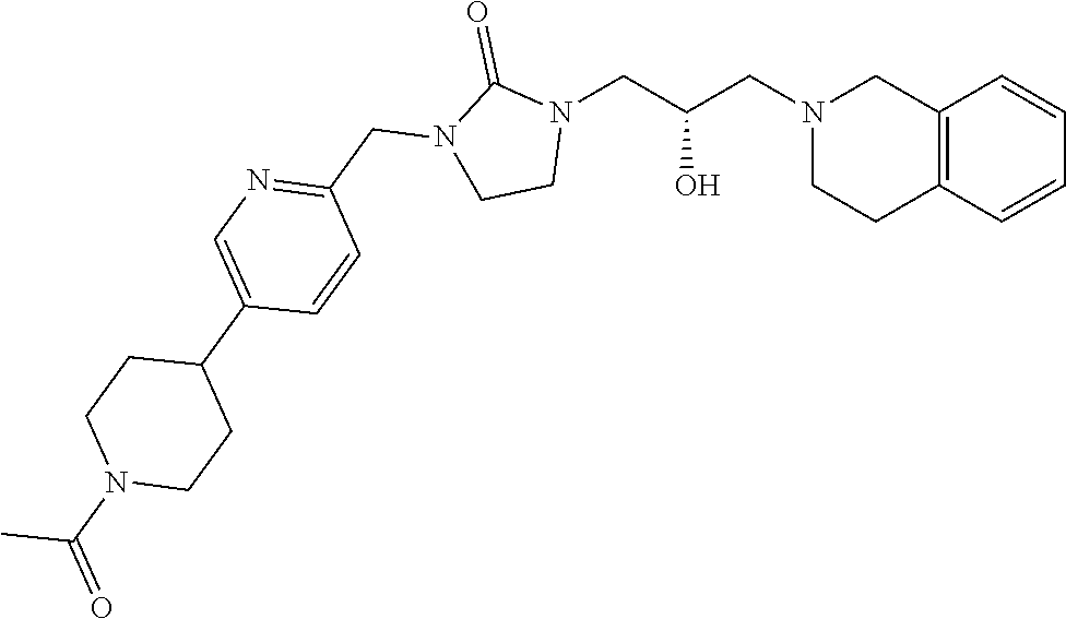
C12=C(C=CC=C1)CCN(CC(CN1C(=O)N(CC3=NC=C(C4CCN(C(=O)C)CC4)C=C3)CC1)O)C2
